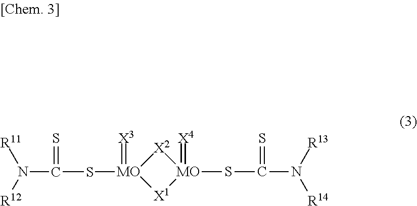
[X2]1[MO](=[X3])(SC(N([R12])[R11])=S)[X1][MO]1(=[X4])SC(=S)N([R13])[R14]
